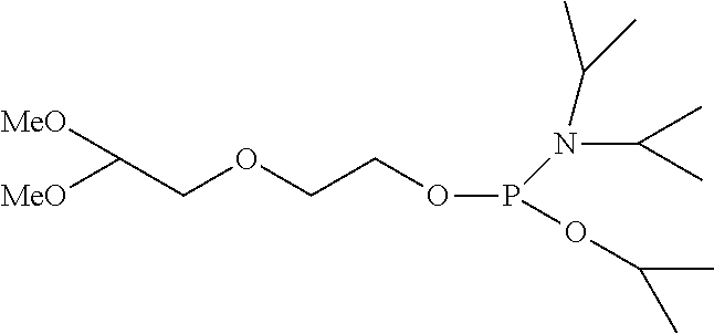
[MeO]C(COCCOP(N(C(C)C)C(C)C)OC(C)C)[MeO]
